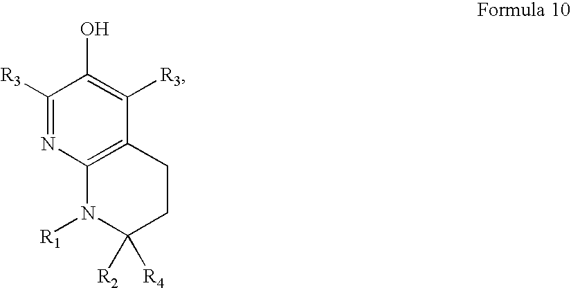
C1([R3])=NC2=C(C([R3])=C1O)CCC([R2])([R4])N2[R1]
